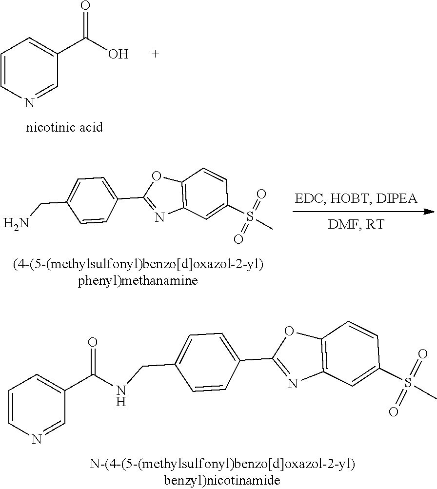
C1=NC=CC=C1C(O)=O.C12=C(C=C(S(C)(=O)=O)C=C1)N=C(C1=CC=C(CN)C=C1)O2.C12=C(C=C(S(C)(=O)=O)C=C1)N=C(C1=CC=C(CNC(C3=CC=CN=C3)=O)C=C1)O2
